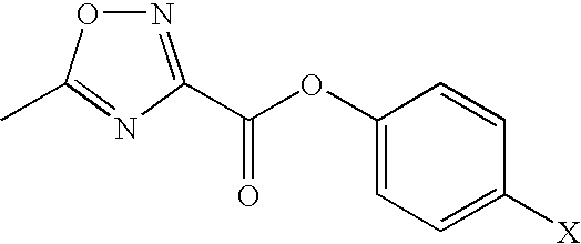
N1=C(C(OC2=CC=C([X])C=C2)=O)N=C(C)O1
